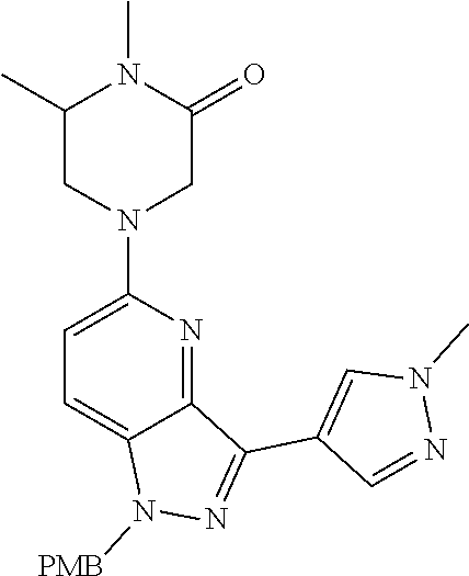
C12=NC(N3CC(=O)N(C)C(C)C3)=CC=C1N([PMB])N=C2C1=CN(C)N=C1
